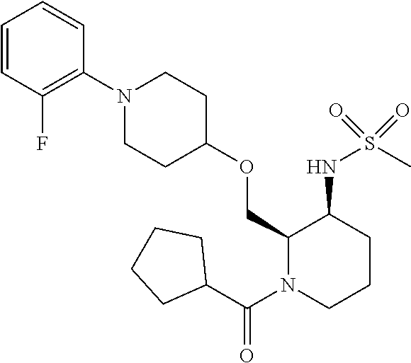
C1(COC2CCN(C3=C(F)C=CC=C3)CC2)N(C(C2CCCC2)=O)CCCC1NS(C)(=O)=O
